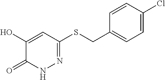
C1(O)=CC(SCC2=CC=C(Cl)C=C2)=NNC1=O
